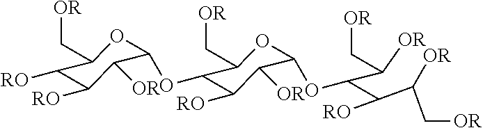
[OR]CC1C([RO])C([RO])C([OR])C(OC2C([RO])C([OR])C(OC(C([RO])C([OR])C[OR])C(C[OR])[OR])OC2C[OR])O1
